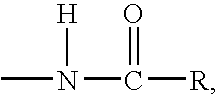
CN(C([R])=O)[H]
